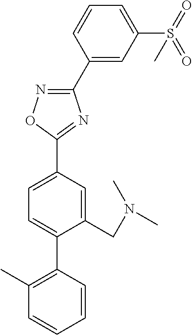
C1(C2=CC(S(=O)(=O)C)=CC=C2)=NOC(C2=CC=C(C3=C(C)C=CC=C3)C(CN(C)C)=C2)=N1
